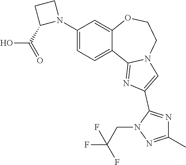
C1(N2CCC2C(O)=O)=CC=C2C(=C1)OCCN1C2=NC(C2=NC(C)=NN2CC(F)(F)F)=C1
